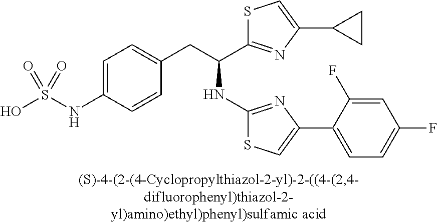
C1=C(NS(O)(=O)=O)C=CC(CC(NC2=NC(C3=CC=C(F)C=C3F)=CS2)C2=NC(C3CC3)=CS2)=C1
